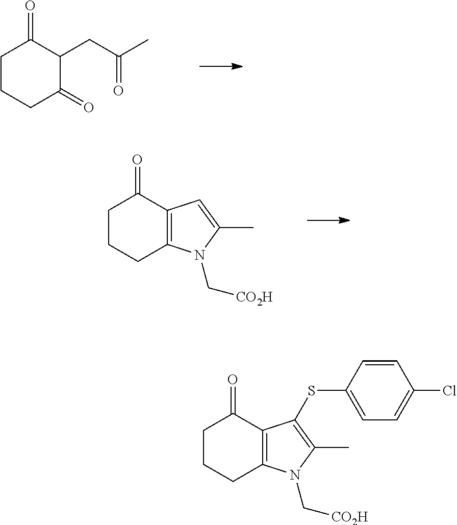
C1CCC(=O)C(CC(C)=O)C1=O.C1CCC2=C(C1=O)C=C(C)N2C[CO2H].C1CCC2=C(C1=O)C(SC1=CC=C(Cl)C=C1)=C(C)N2C[CO2H]
